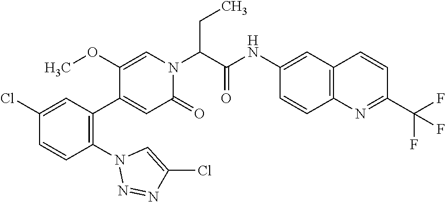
COC1=CN(C(C(=O)NC2=CC3=C(C=C2)N=C(C(F)(F)F)C=C3)CC)C(=O)C=C1C1=C(N2N=NC(Cl)=C2)C=CC(Cl)=C1
